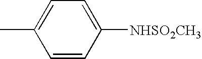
C1=CC([NHSO2CH3])=CC=C1C
